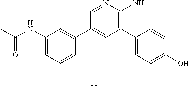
C1(NC(C)=O)=CC=CC(C2=CC(C3=CC=C(O)C=C3)=C(N)N=C2)=C1
